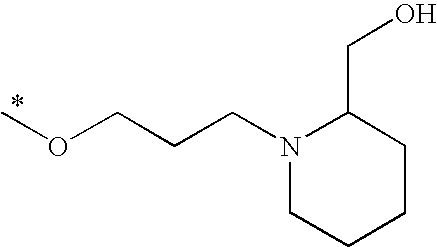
N1(CCCOC)CCCCC1CO
